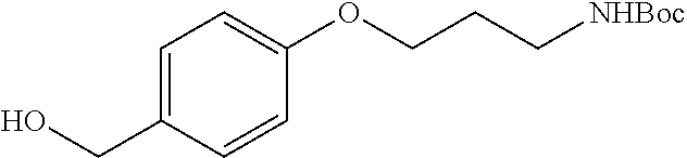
C1=C(CO)C=CC(OCCC[NHBoc])=C1
